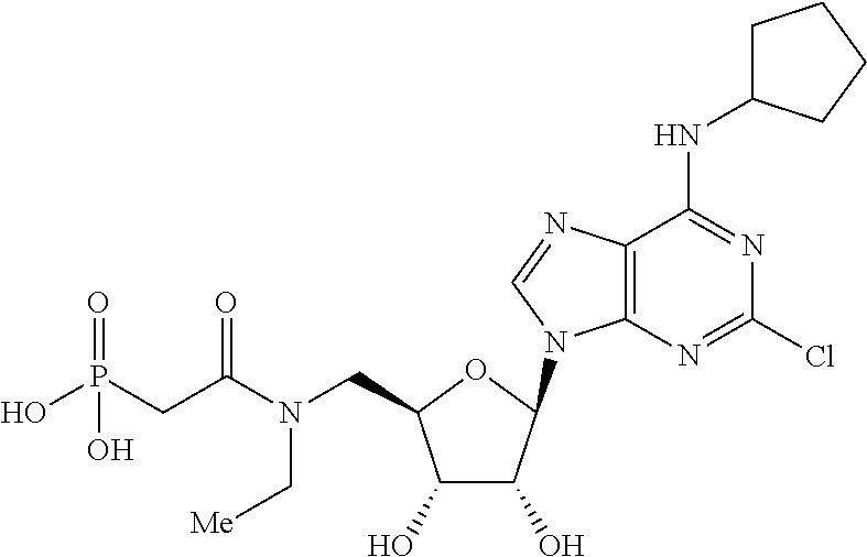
C12=C(N=C(Cl)N=C1NC1CCCC1)N(C1C(O)C(O)C(CN(C(CP(O)(=O)O)=O)C[Me])O1)C=N2
